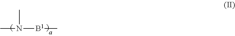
CN(C)[B1]C
